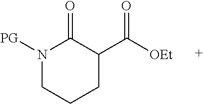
N1([PG])CCCC(C([OEt])=O)C1=O
